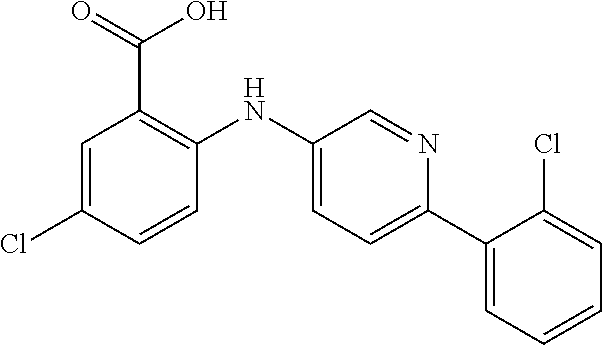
C1=C(Cl)C=CC(NC2=CC=C(C3=CC=CC=C3Cl)N=C2)=C1C(=O)O
